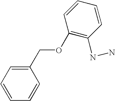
C1(COC2=C(NN)C=CC=C2)=CC=CC=C1
